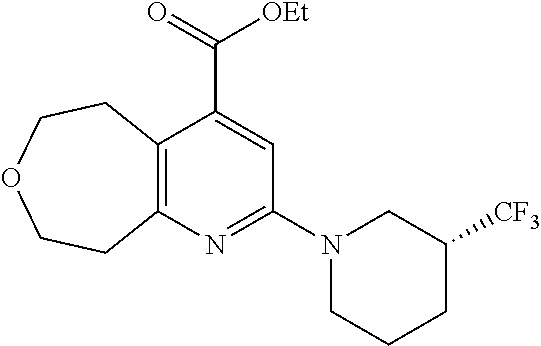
C12=C(N=C(N3CCCC([CF3])C3)C=C1C(=O)[OEt])CCOCC2
